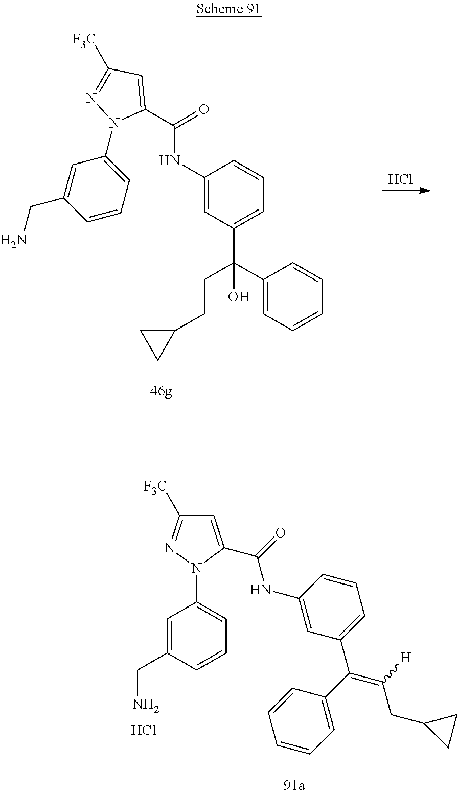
C1(C(=O)NC2=CC(C(CCC3CC3)(C3=CC=CC=C3)O)=CC=C2)=CC([F3C])=NN1C1=CC=CC(CN)=C1.Cl.C1=C(C(NC2=CC(C(C3=CC=CC=C3)=C([H])CC3CC3)=CC=C2)=O)N(C2=CC=CC(CN)=C2)N=C1[F3C].Cl
